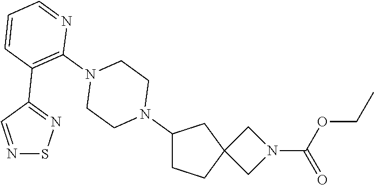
C1CC2(CC1N1CCN(C3=C(C4=NSN=C4)C=CC=N3)CC1)CN(C(=O)OCC)C2
